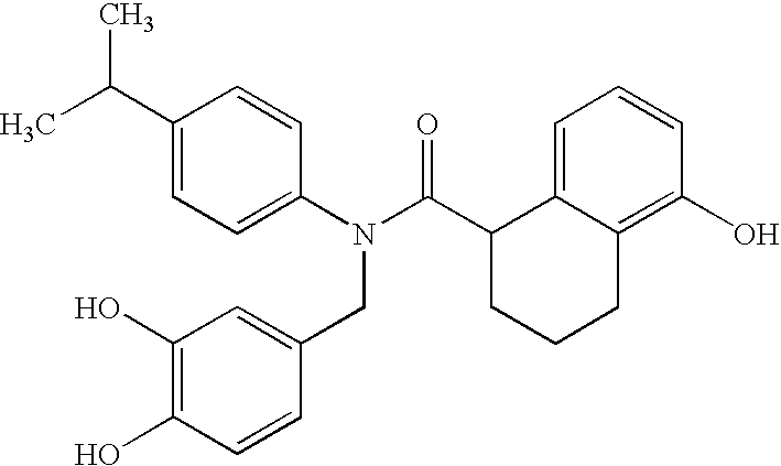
C1(C(C)C)=CC=C(N(C(C2CCCC3=C(O)C=CC=C23)=O)CC2=CC(O)=C(O)C=C2)C=C1
